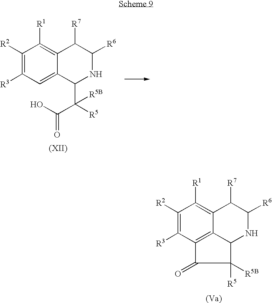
C1([R2])=C([R3])C=C2C(=C1[R1])C([R7])C([R6])NC2C([R5])(C(O)=O)[R5B].C1([R2])=C([R3])C2=C3C(=C1[R1])C([R7])C([R6])NC3C([R5])([R5B])C2=O
